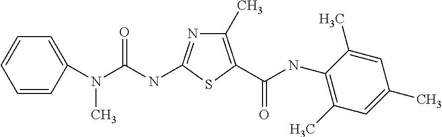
C1(C)=C(C(NC2=C(C)C=C(C)C=C2C)=O)SC(NC(=O)N(C2=CC=CC=C2)C)=N1
